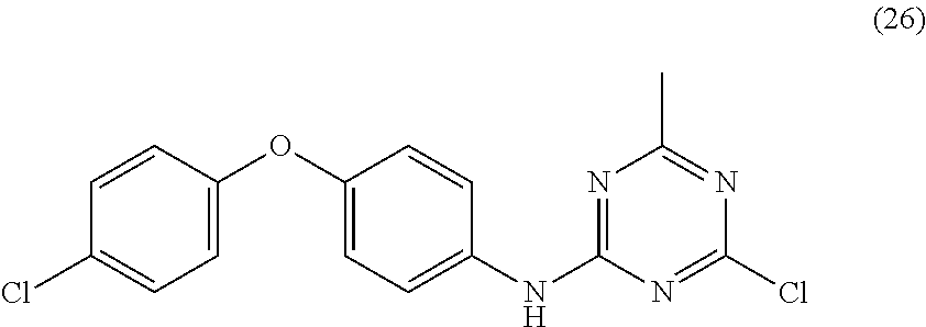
N1=C(NC2=CC=C(OC3=CC=C(Cl)C=C3)C=C2)N=C(Cl)N=C1C
